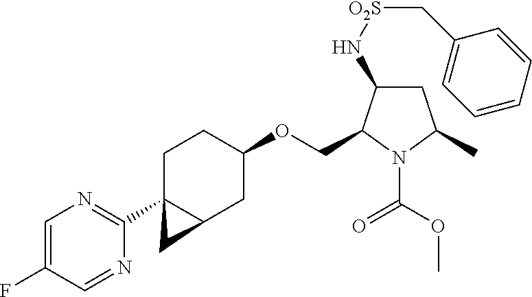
C1=C(F)C=NC(C23C(CC(OCC4C(N[O2S]CC5=CC=CC=C5)CC(C)N4C(OC)=O)CC2)C3)=N1
